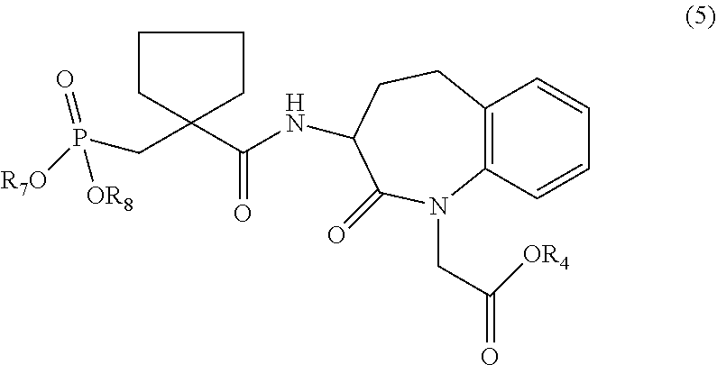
C1CC(CP([R7O])(=O)[OR8])(C(NC2CCC3=C(N(CC(=O)[OR4])C2=O)C=CC=C3)=O)CC1
